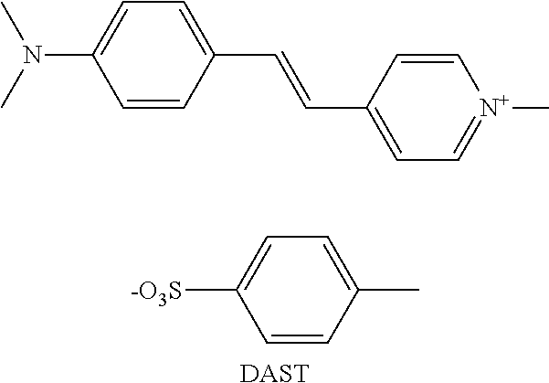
[DAST].C1=CC(C)=CC=C1[-O3S].C1=CC(C=CC2=CC=[N+](C)C=C2)=CC=C1N(C)C
